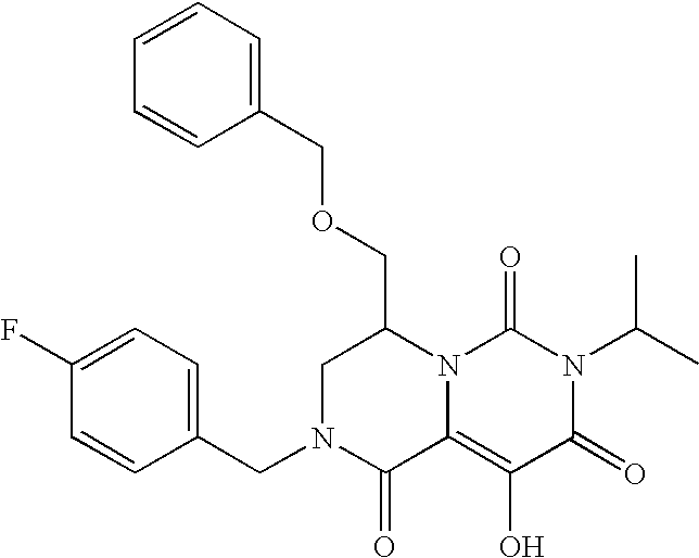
C1(CN2C(=O)C3=C(O)C(=O)N(C(C)C)C(=O)N3C(COCC3=CC=CC=C3)C2)=CC=C(F)C=C1
